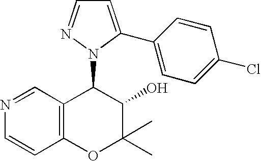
N1=CC2=C(C=C1)OC(C)(C)C(O)C2N1C(C2=CC=C(Cl)C=C2)=CC=N1
